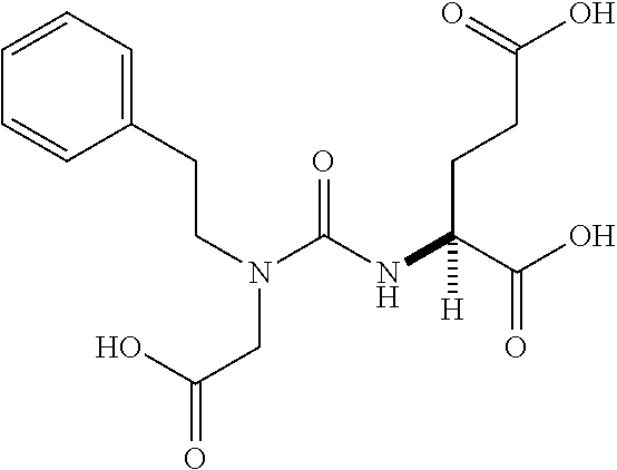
C1=CC=C(CCN(CC(O)=O)C(=O)NC(C(O)=O)(CCC(O)=O)[H])C=C1
